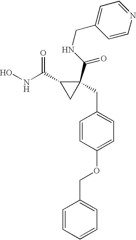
ONC(C1CC1(CC1=CC=C(OCC2=CC=CC=C2)C=C1)C(=O)NCC1=CC=NC=C1)=O
